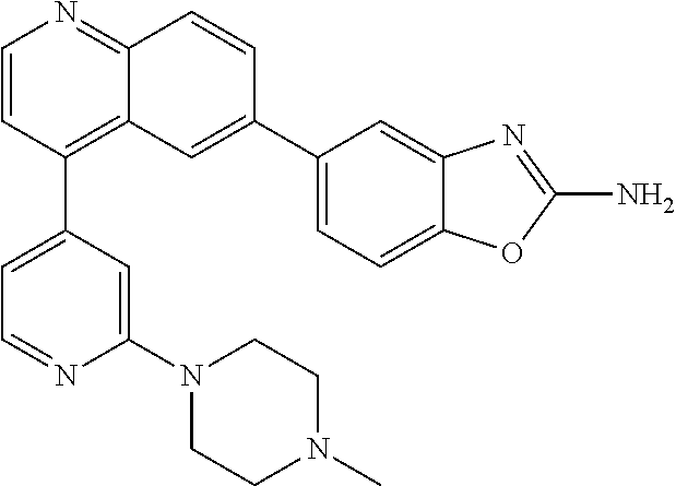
C1(C2=CC3=C(C4=CC=NC(N5CCN(C)CC5)=C4)C=CN=C3C=C2)=CC=C2C(=C1)N=C(N)O2
